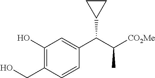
C1(O)=C(CO)C=CC(C(C([CO2Me])C)C2CC2)=C1
